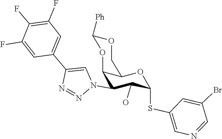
C1(F)=CC(C2=CN(C3C(O)C(SC4=CN=CC(Br)=C4)OC4C3OC([Ph])OC4)N=N2)=CC(F)=C1F
